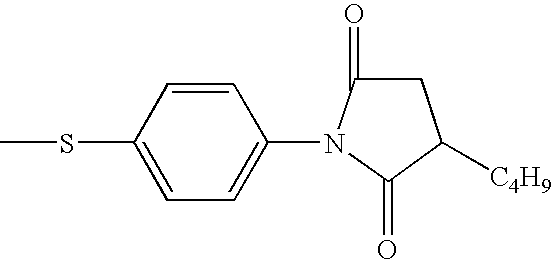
C1=CC(SC)=CC=C1N1C(=O)CC([C4H9])C1=O
